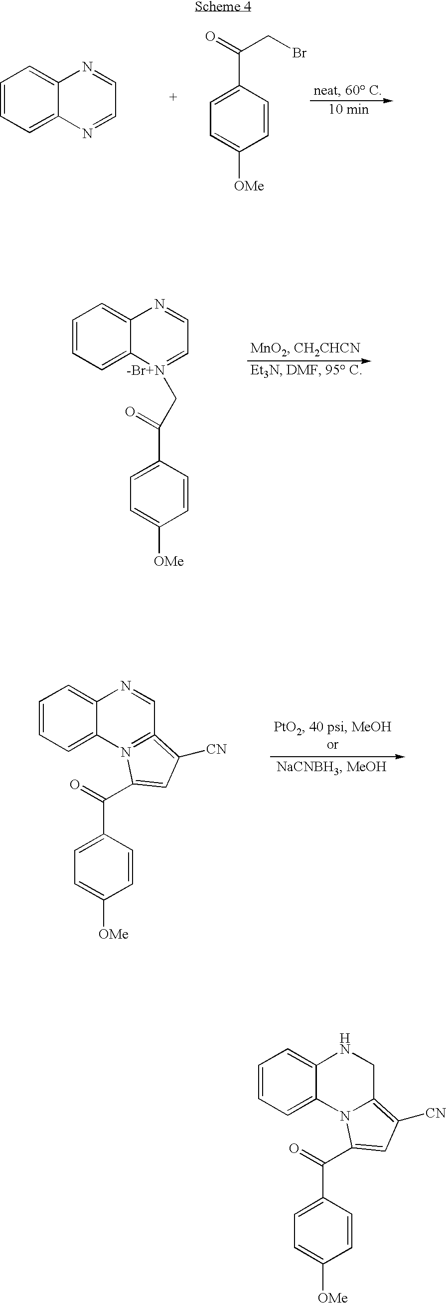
C1=CC=C2C(=C1)N=CC=N2.C1=C(C(CBr)=O)C=CC([OMe])=C1.C1=C(C(=O)C[-Br+N]2=CC=NC3=CC=CC=C23)C=CC([OMe])=C1.N12=C(=C([CN])C=C1C(C1=CC=C([OMe])C=C1)=O)C=NC1=CC=CC=C21.N12C(=C([CN])C=C1C(C1=CC=C([OMe])C=C1)=O)CNC1=CC=CC=C21
